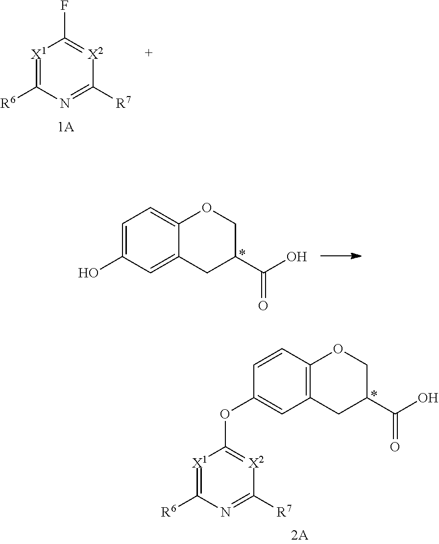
[X1]1=C([R6])N=C([R7])[X2]=C1F.C1=C(O)C=C2C(=C1)OCC(C(O)=O)C2.C12=C(OCC(C(O)=O)C1)C=CC(OC1=[X2]C([R7])=NC([R6])=[X1]1)=C2
